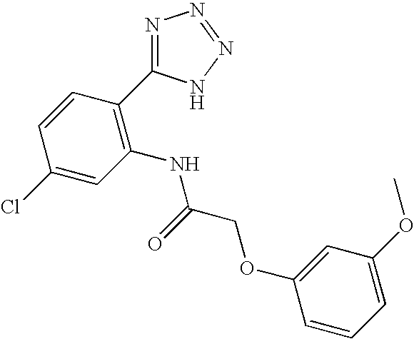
C1=CC(C2=NN=NN2)=C(NC(COC2=CC(OC)=CC=C2)=O)C=C1Cl
